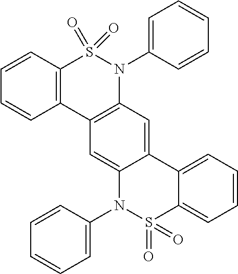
C12=C(C=CC=C1)S(=O)(=O)N(C1=CC=CC=C1)C1=C2C=C2C(=C1)C1=CC=CC=C1S(=O)(=O)N2C1=CC=CC=C1
